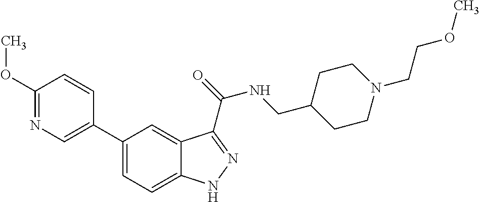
C1(C2=CN=C(OC)C=C2)=CC=C2C(=C1)C(C(=O)NCC1CCN(CCOC)CC1)=NN2
